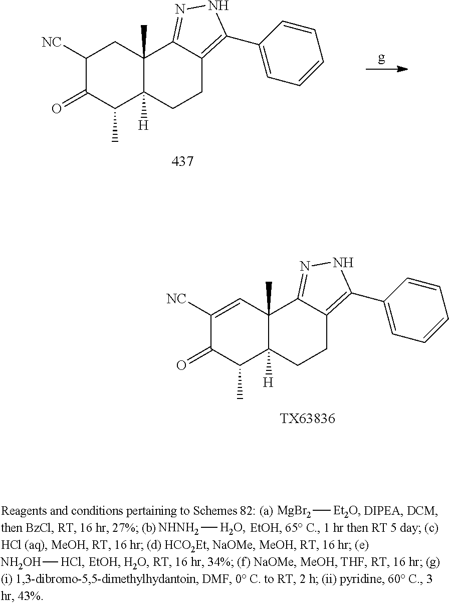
C12(C)C([H])(CCC3=C(C4=CC=CC=C4)NN=C13)C(C)C(=O)C([NC])C2.C12(C)C([H])(CCC3=C(C4=CC=CC=C4)NN=C13)C(C)C(=O)C([NC])=C2.[TX63836].[NHNH2][H2O].[MgBr2][Et2O].[NH2OH][HCl]
